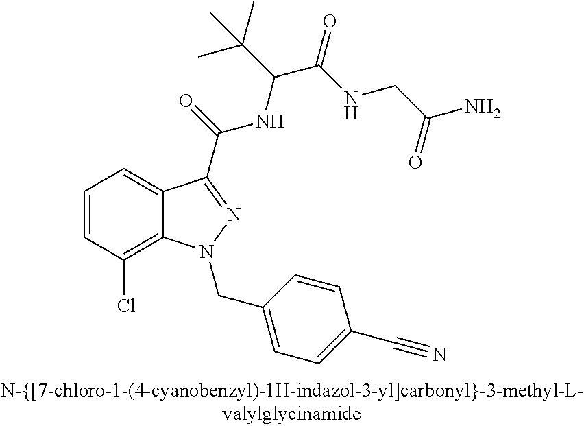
C1=CC(Cl)=C2C(=C1)C(C(=O)NC(C(NCC(N)=O)=O)C(C)(C)C)=NN2CC1=CC=C(C#N)C=C1
